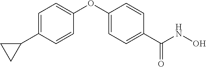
C1=C(C2CC2)C=CC(OC2=CC=C(C(NO)=O)C=C2)=C1
